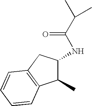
C1(C)C(NC(=O)C(C)C)CC2=C1C=CC=C2
